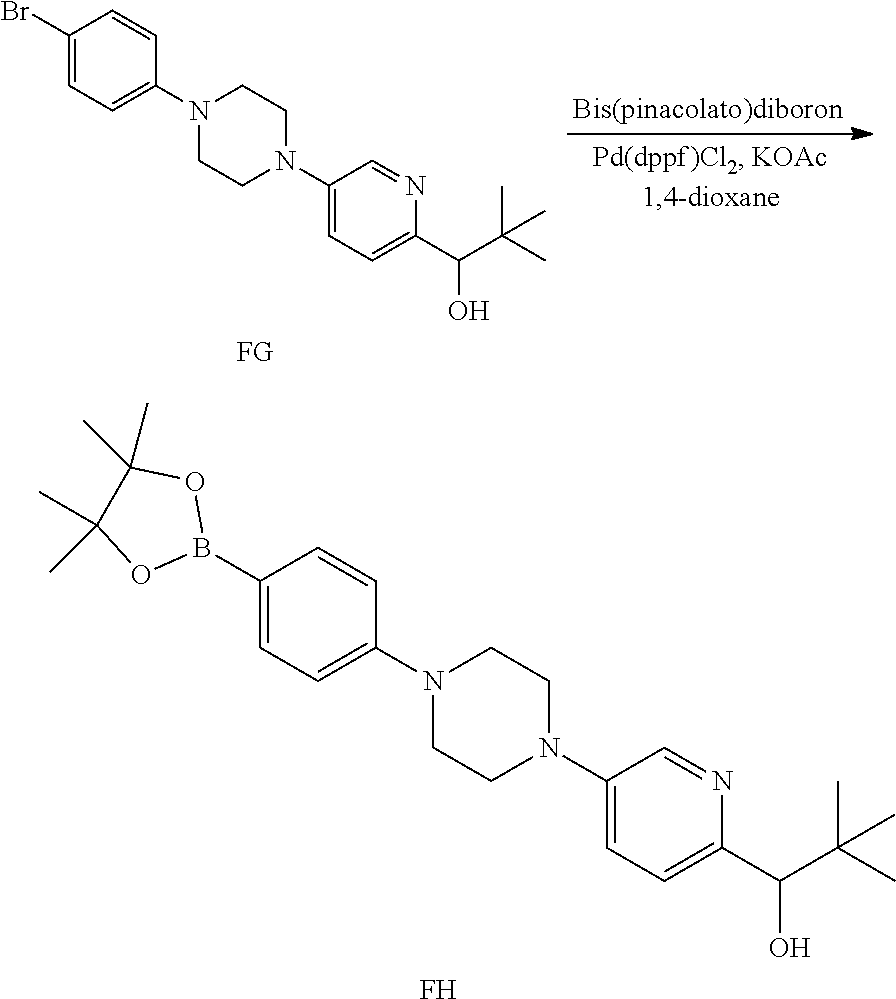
C1(B2OC(C)(C)C(C)(C)O2)=CC=C(N2CCN(C3=CC=C(C(C(C)(C)C)O)N=C3)CC2)C=C1.F.[FG].C1(Br)=CC=C(N2CCN(C3=CC=C(C(O)C(C)(C)C)N=C3)CC2)C=C1
